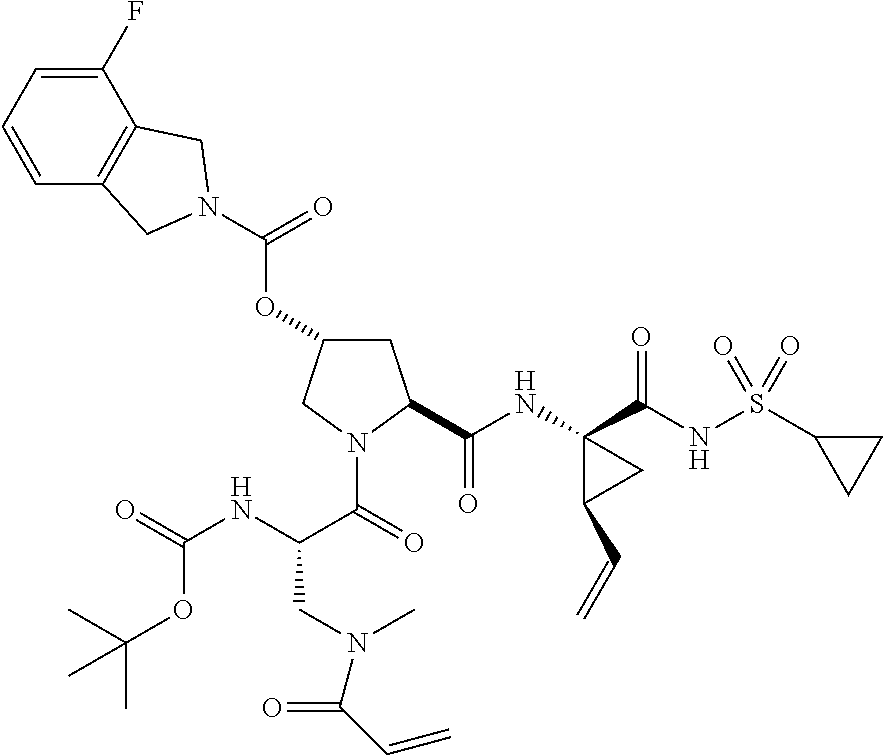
C1=CC2=C(C(F)=C1)CN(C(OC1CC(C(NC3(C(NS(C4CC4)(=O)=O)=O)C(C=C)C3)=O)N(C(=O)C(NC(=O)OC(C)(C)C)CN(C)C(C=C)=O)C1)=O)C2
